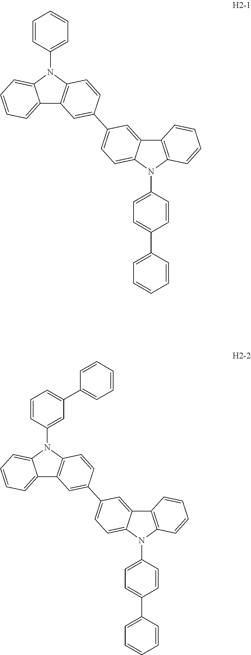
C12=CC=CC=C1N(C1=CC=CC=C1)C1=C2C=C(C2=CC=C3C(=C2)C2=C(N3C3=CC=C(C4=CC=CC=C4)C=C3)C=CC=C2)C=C1.C12=CC=CC=C1N(C1=CC(C3=CC=CC=C3)=CC=C1)C1=C2C=C(C2=CC=C3C(=C2)C2=C(N3C3=CC=C(C4=CC=CC=C4)C=C3)C=CC=C2)C=C1
